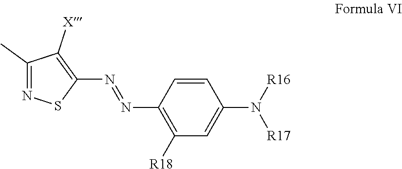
C1(N=NC2=C([X])C(C)=NS2)=C([R18])C=C(N([R16])[R17])C=C1
